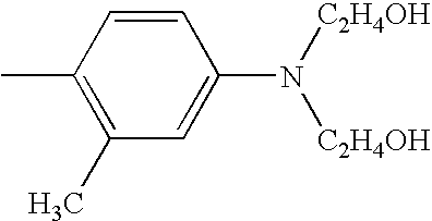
C1(C)=C(C)C=CC(N([C2H4OH])[C2H4OH])=C1
